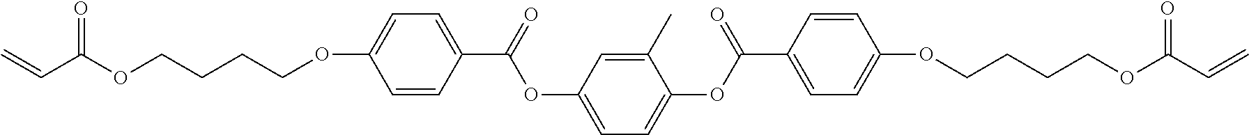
O=C(OCCCCOC1=CC=C(C(=O)OC2=CC=C(OC(C3=CC=C(OCCCCOC(C=C)=O)C=C3)=O)C(C)=C2)C=C1)C=C
